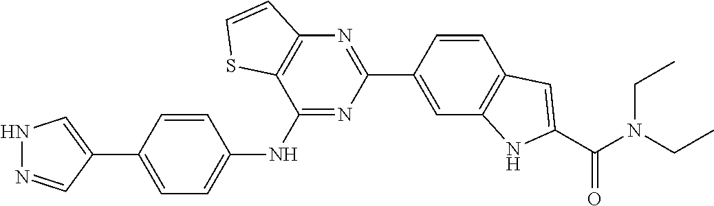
N1N=CC(C2=CC=C(NC3=NC(C4=CC5=C(C=C4)C=C(C(N(CC)CC)=O)N5)=NC4=C3SC=C4)C=C2)=C1
